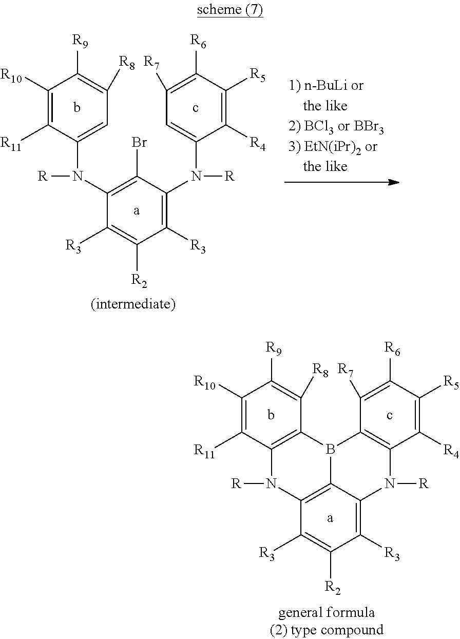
C12=C(B3C4=C(N1[R])C([R3])=C([R2])C([R3])=C4N([R])C1=C3C([R7])=C([R6])C([R5])=C1[R4])C([R8])=C([R9])C([R10])=C2[R11].C1(N(C2=C(Br)C(N(C3=CC([R7])=C([R6])C([R5])=C3[R4])[R])=C([R3])C([R2])=C2[R3])[R])=CC([R8])=C([R9])C([R10])=C1[R11]
